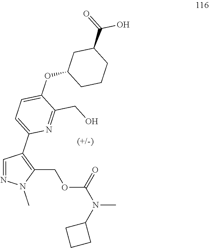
C1=NN(C)C(COC(N(C2CCC2)C)=O)=C1C1=CC=C(OC2CCCC(C(=O)O)C2)C(CO)=N1
